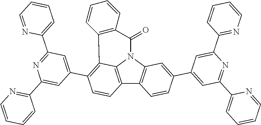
C12=C3N(C4=C1C=CC(C1=CC(C5=CC=CC=N5)=NC(C5=NC=CC=C5)=C1)=C4)C(=O)C1=C(C3=C(C3=CC(C4=CC=CC=N4)=NC(C4=NC=CC=C4)=C3)C=C2)C=CC=C1
